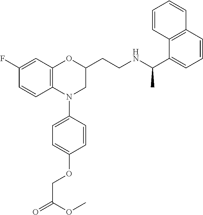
C1(F)=CC2=C(C=C1)N(C1=CC=C(OCC(=O)OC)C=C1)CC(CCNC(C1=CC=CC3=C1C=CC=C3)C)O2
